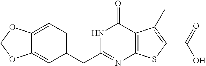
C1(CC2=NC3=C(C(=O)N2)C(C)=C(C(=O)O)S3)=CC=C2C(=C1)OCO2
